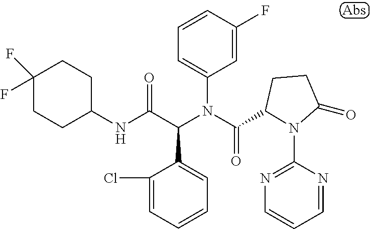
C1=CC=C(Cl)C(C(C(NC2CCC(F)(F)CC2)=O)N(C(=O)C2N(C3=NC=CC=N3)C(=O)CC2)C2=CC=CC(F)=C2)=C1
